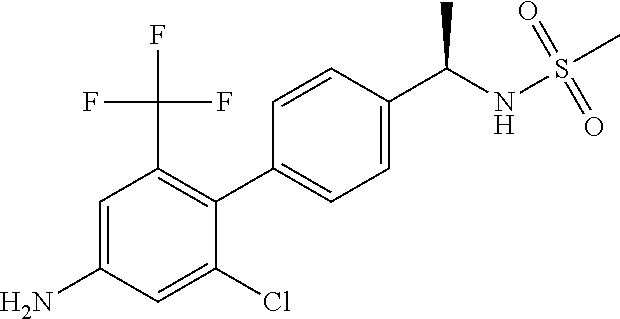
C1(C2=C(C(F)(F)F)C=C(N)C=C2Cl)=CC=C(C(NS(C)(=O)=O)C)C=C1
